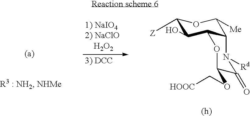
C1([Z])C(O)C2C(C([Me])O1)N([Rd])C(=O)C(OC[HOOC])O2
